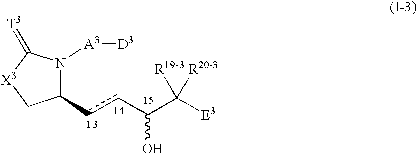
C1(ccC(C([E3])([R20-3])[R19-3])O)N([A3][D3])C(=[T3])[X3]C1
